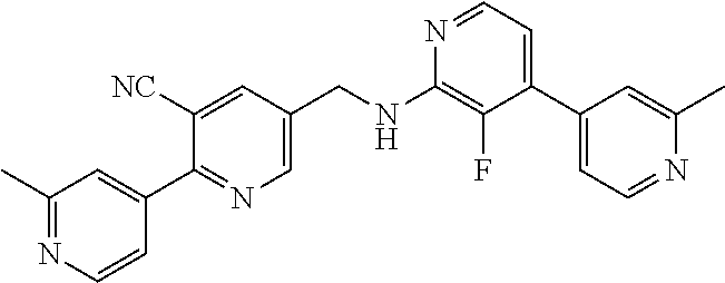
N1=CC=C(C2=CC=NC(C)=C2)C(F)=C1NCC1=CN=C(C2=CC(C)=NC=C2)C([NC])=C1
